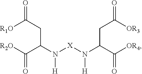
O=C(CC(N([X]N(C(C([OR4])=O)CC(=O)[OR3])[H])[H])C([R2O])=O)[R1O]
